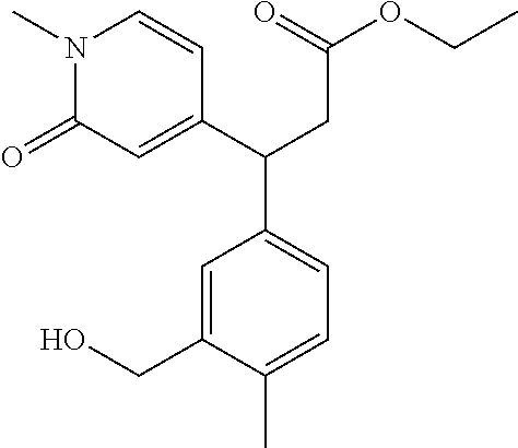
C1=C(C(C2=CC=C(C)C(CO)=C2)CC(OCC)=O)C=CN(C)C1=O
